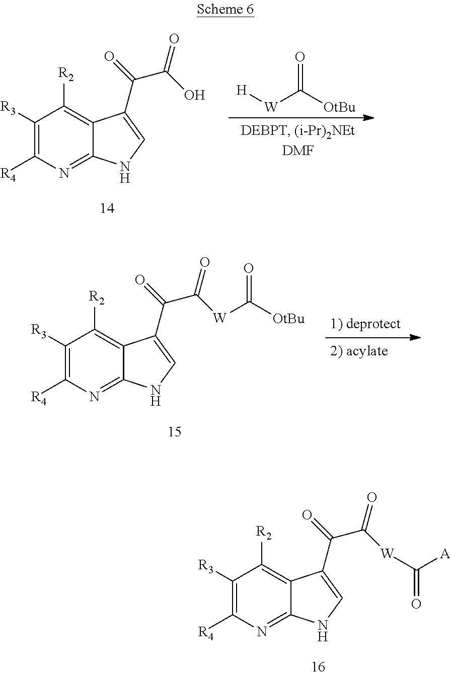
C1([R3])=C([R4])N=C2C(=C1[R2])C(C(=O)C(O)=O)=CN2.[H][W]C([OtBu])=O.C1([R3])=C([R4])N=C2C(=C1[R2])C(C(=O)C([W]C([OtBu])=O)=O)=CN2.C1([R3])=C([R4])N=C2C(=C1[R2])C(C(=O)C([W]C([A])=O)=O)=CN2
